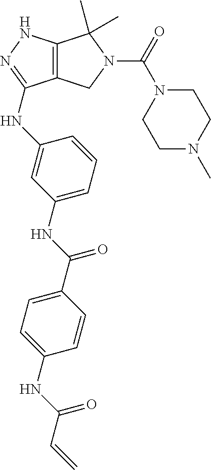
C12=C(NN=C1NC1=CC(NC(C3=CC=C(NC(C=C)=O)C=C3)=O)=CC=C1)C(C)(C)N(C(N1CCN(C)CC1)=O)C2
